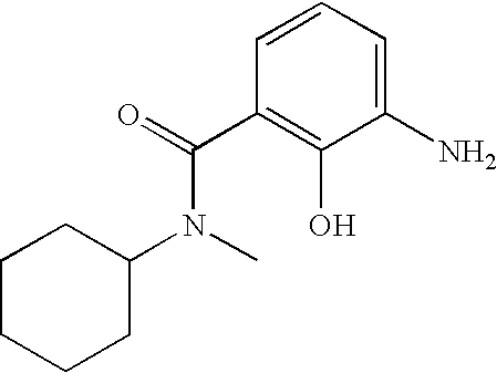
C1(N)=CC=CC(C(=O)N(C2CCCCC2)C)=C1O
